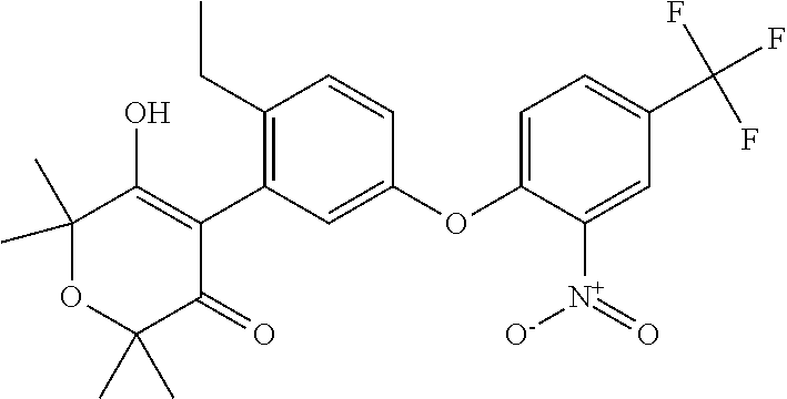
C1(C)(C)OC(C)(C)C(=O)C(C2=C(CC)C=CC(OC3=CC=C(C(F)(F)F)C=C3[N+](=O)[O-])=C2)=C1O
